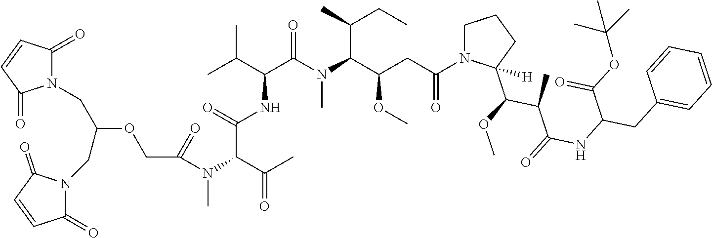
C1(=O)N(CC(CN2C(=O)C=CC2=O)OCC(=O)N(C(C(C)=O)C(=O)NC(C(N(C(C(CC(N2CCCC2(C(OC)C(C)C(=O)NC(CC2=CC=CC=C2)C(OC(C)(C)C)=O)[H])=O)OC)C(C)CC)C)=O)C(C)C)C)C(=O)C=C1
